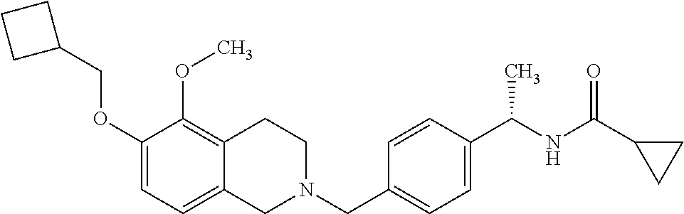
C1(OCC2CCC2)=CC=C2C(=C1OC)CCN(CC1=CC=C(C(NC(C3CC3)=O)C)C=C1)C2
